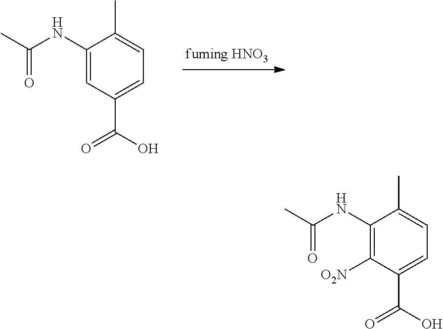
C1(NC(C)=O)=CC(C(O)=O)=CC=C1C.C1(NC(C)=O)=C([O2N])C(C(O)=O)=CC=C1C
